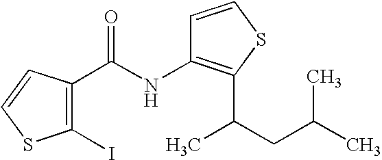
C1(I)=C(C(NC2=C(C(C)CC(C)C)SC=C2)=O)C=CS1
